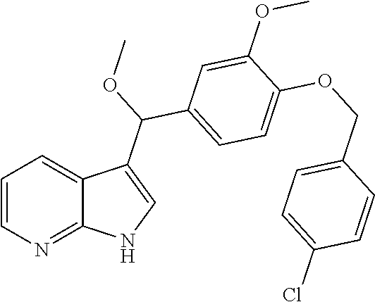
C1=CN=C2C(=C1)C(C(C1=CC=C(OCC3=CC=C(Cl)C=C3)C(OC)=C1)OC)=CN2
